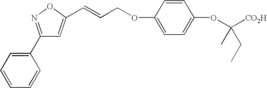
C1=CC=CC(C2=NOC(C=CCOC3=CC=C(OC([CO2H])(C)CC)C=C3)=C2)=C1
